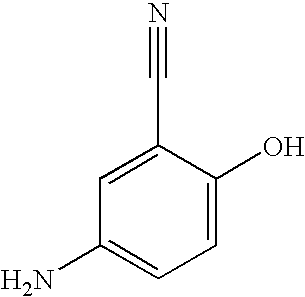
C1=C(C#N)C(O)=CC=C1N
